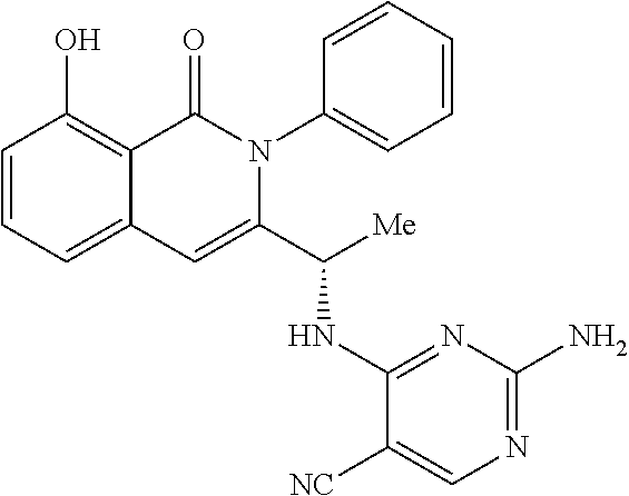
C1=CC=C2C(=C1O)C(=O)N(C1=CC=CC=C1)C(C([Me])NC1=NC(N)=NC=C1[NC])=C2
